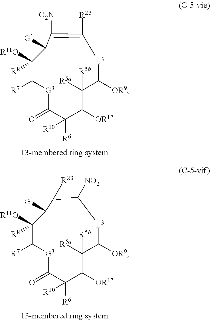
C1([R11O])([R8])C([R7])[G3]C(=O)C([R6])([R10])C([OR17])C([R5a])([R5b])C([OR9])[L3]C([RZ3])=C([O2N])C1[G1].C1([R11O])([R8])C([R7])[G3]C(=O)C([R6])([R10])C([OR17])C([R5a])([R5b])C([OR9])[L3]C([NO2])=C([RZ3])C1[G1]
